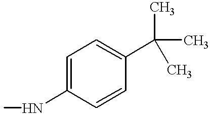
C1=C(NC)C=CC(C(C)(C)C)=C1
